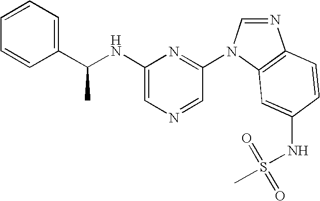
C1(NC(C2=CC=CC=C2)C)=CN=CC(N2C=NC3=C2C=C(NS(C)(=O)=O)C=C3)=N1
